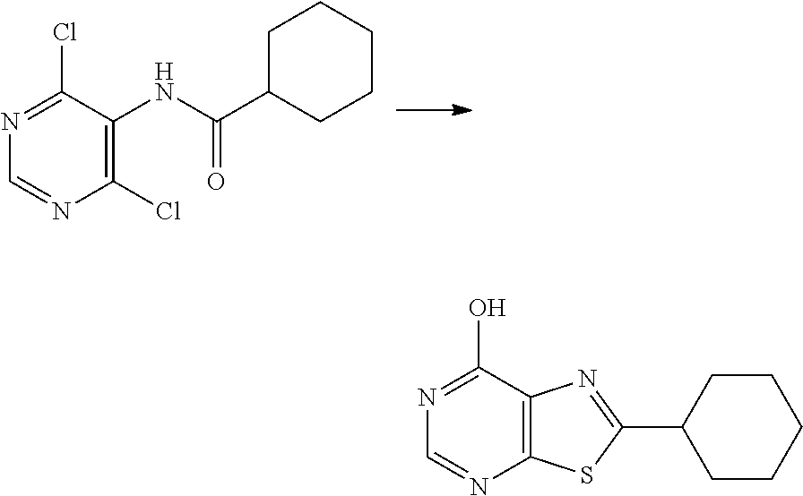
C1(Cl)=C(NC(C2CCCCC2)=O)C(Cl)=NC=N1.C12=C(C(O)=NC=N1)N=C(C1CCCCC1)S2
